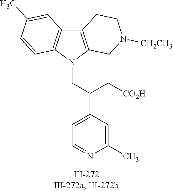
N1(CC(C2=CC=NC(C)=C2)C[CO2H])C2=C(C3=C1C=CC(C)=C3)CCN([CH2CH3])C2
